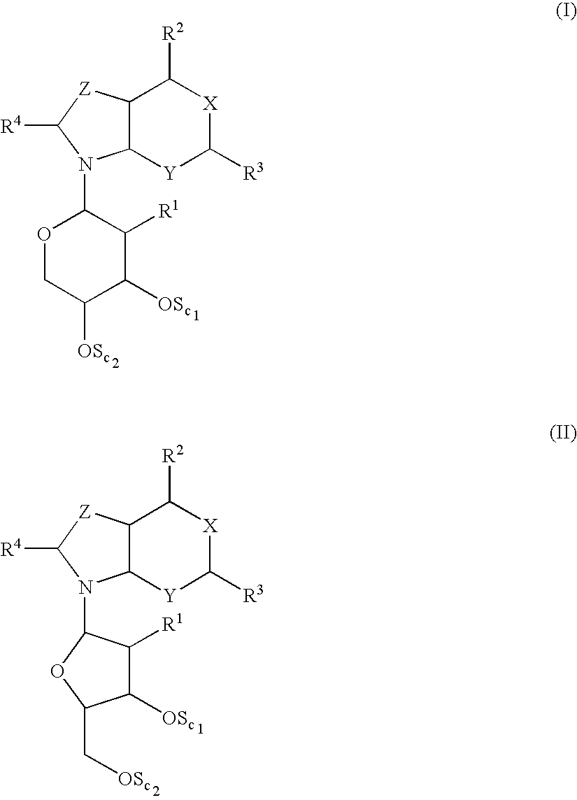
C12C([Y]C([R3])[X]C1[R2])N(C1OCC([OSc])C([OSc])C1[R1])C([R4])[Z]2.C12C([Y]C([R3])[X]C1[R2])N(C1C([R1])C([OSc])C(C[OSc])O1)C([R4])[Z]2
